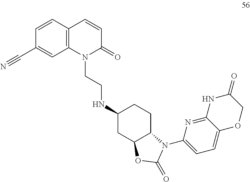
C1(C#N)=CC2=C(C=C1)C=CC(=O)N2CCNC1CC2C(CC1)N(C1=CC=C3C(=N1)NC(=O)CO3)C(=O)O2
